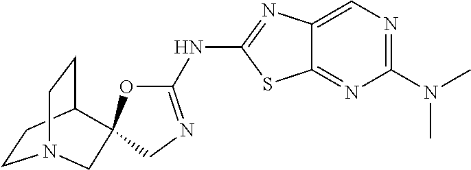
C1CC2CCN1CC21OC(NC2=NC3=CN=C(N(C)C)N=C3S2)=NC1
